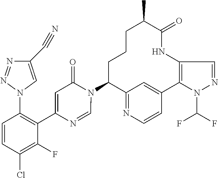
C12=NC=CC(=C1)C1=C(NC(=O)C(C)CCCC2N2C(=O)C=C(C3=C(N4C=C(C#N)N=N4)C=CC(Cl)=C3F)N=C2)C=NN1C(F)F
